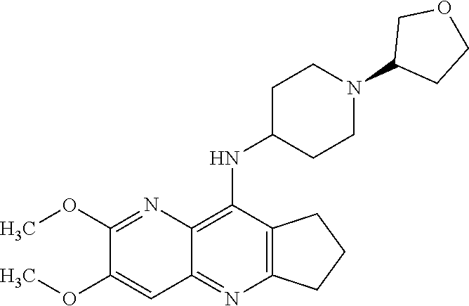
C12=C(C(NC3CCN(C4CCOC4)CC3)=C3C(=N1)C=C(OC)C(OC)=N3)CCC2
